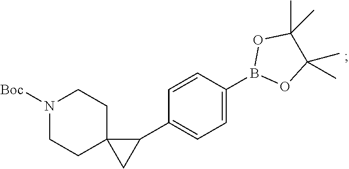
O1C(C)(C)C(C)(C)OB1C1=CC=C(C2CC23CCN([Boc])CC3)C=C1
